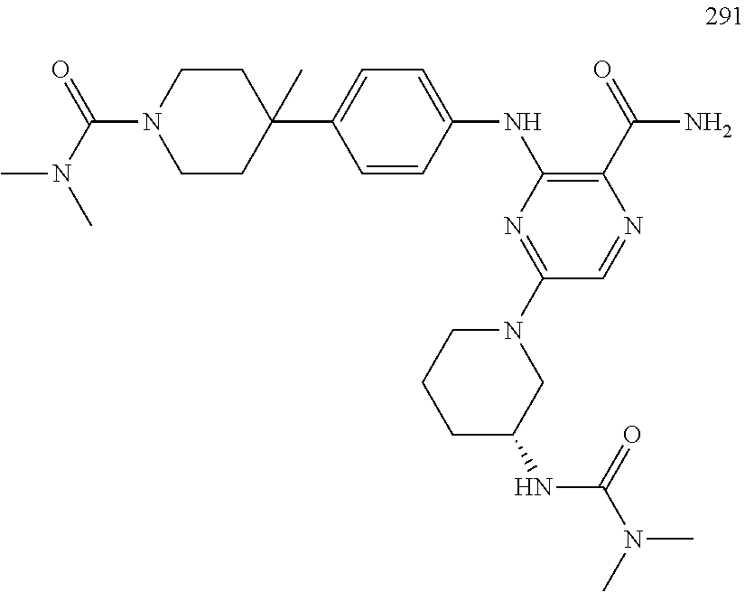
C1(NC2=C(C(=O)N)N=CC(N3CCCC(NC(N(C)C)=O)C3)=N2)=CC=C(C2(C)CCN(C(=O)N(C)C)CC2)C=C1
